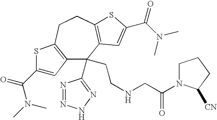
C12=C(CCC3=C(C1(C1=NNN=N1)CCNCC(=O)N1CCCC1[CN])C=C(C(N(C)C)=O)S3)SC(C(=O)N(C)C)=C2
